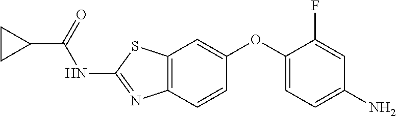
O(C1=CC2=C(C=C1)N=C(NC(C1CC1)=O)S2)C1=CC=C(N)C=C1F
